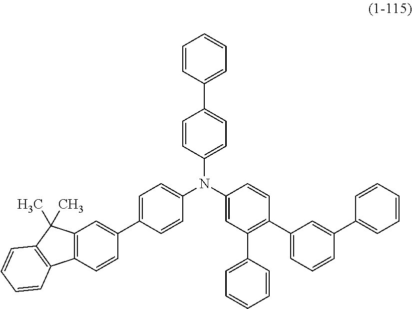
C1=CC(C2=CC=C(N(C3=CC=C(C4=CC5=C(C=C4)C4=C(C5(C)C)C=CC=C4)C=C3)C3=CC(C4=CC=CC=C4)=C(C4=CC=CC(C5=CC=CC=C5)=C4)C=C3)C=C2)=CC=C1
